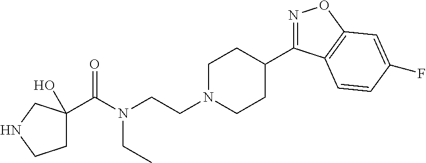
N1=C(C2CCN(CCN(C(=O)C3(O)CCNC3)CC)CC2)C2=C(O1)C=C(F)C=C2
